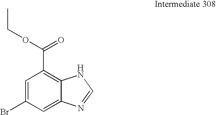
C1=C(Br)C=C2C(=C1C(OCC)=O)NC=N2
